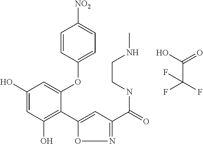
C1(O)=CC(O)=C(C2=CC(C(=O)NCCNC)=NO2)C(OC2=CC=C([NO2])C=C2)=C1.OC(=O)C(F)(F)F
